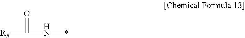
[R5]C(N*)=O
